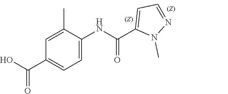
C1(C)=CC(C(O)=O)=CC=C1NC(C1=CC=NN1C)=O
